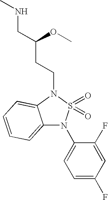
C12=CC=CC=C1N(CCC(CNC)OC)S(=O)(=O)N2C1=CC=C(F)C=C1F
